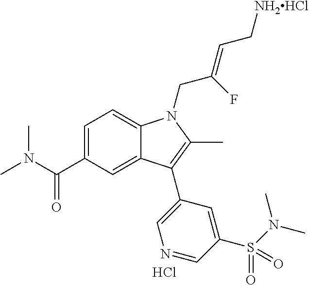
C1=C(C(N(C)C)=O)C=C2C(=C1)N(CC(=CC[NH2HCl])F)C(C)=C2C1=CN=CC(S(N(C)C)(=O)=O)=C1.Cl
